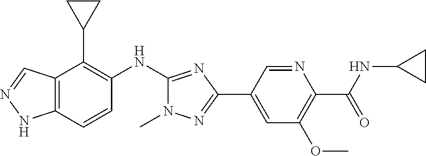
C12=C(C=CC(NC3=NC(C4=CC(OC)=C(C(NC5CC5)=O)N=C4)=NN3C)=C1C1CC1)NN=C2
